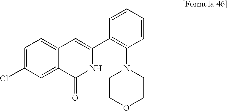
C1=C(Cl)C=C2C(=C1)C=C(C1=C(N3CCOCC3)C=CC=C1)NC2=O
